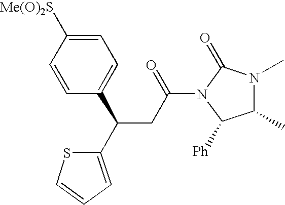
C1=C([Me(O)2S])C=CC(C(C2=CC=CS2)CC(N2C([Ph])C(C)N(C)C2=O)=O)=C1
